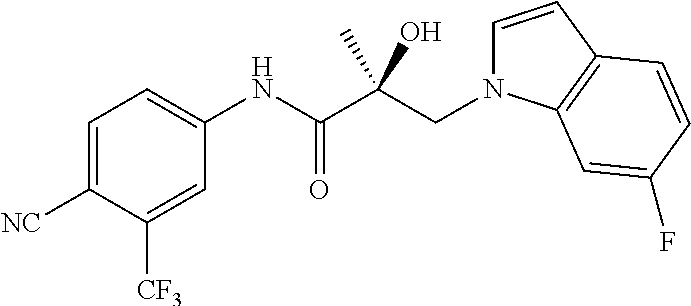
C1=C([NC])C([CF3])=CC(NC(C(CN2C=CC3=C2C=C(F)C=C3)(C)O)=O)=C1
